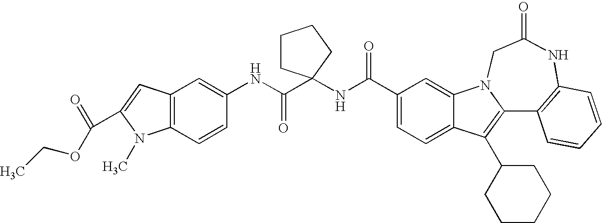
C12=CC=C(C(NC3(C(NC4=CC5=C(C=C4)N(C)C(C(=O)OCC)=C5)=O)CCCC3)=O)C=C1N1C(=C2C2CCCCC2)C2=C(NC(=O)C1)C=CC=C2
